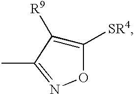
C1([SR4])=C([R9])C(C)=NO1
